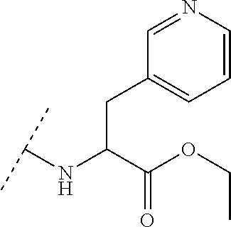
C(C(C(OCC)=O)NC(C)C)C1=CC=CN=C1
